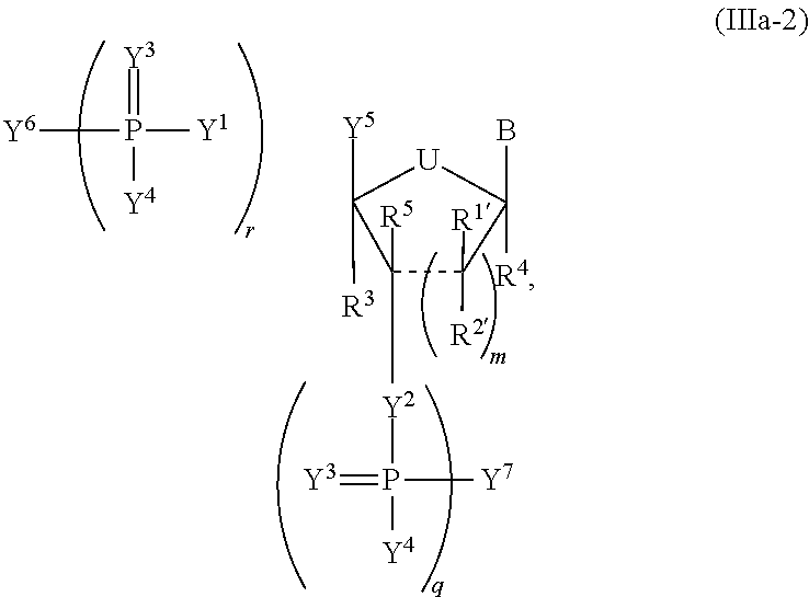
[Y1]P([Y6])(=[Y3])[Y4].C1([R1])([R2])C(B)([R4])[U]C([Y5])([R3])C1([Y2]P([Y4])(=[Y3])[Y7])[R5]
